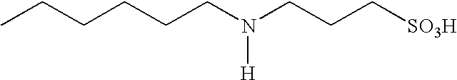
C(CCN(CCC[SO3H])[H])CCC
